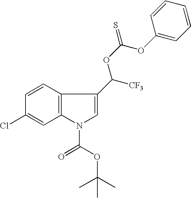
C1=CC2=C(C=C1Cl)N(C(=O)OC(C)(C)C)C=C2C([CF3])OC(=S)OC1=CC=CC=C1
